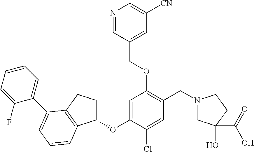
C1=C(OC2CCC3=C2C=CC=C3C2=CC=CC=C2F)C(Cl)=CC(CN2CC(C(O)=O)(O)CC2)=C1OCC1=CC([CN])=CN=C1
